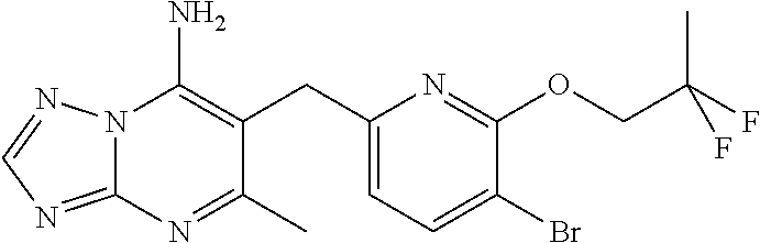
C1(CC2=C(N)N3C(=NC=N3)N=C2C)=CC=C(Br)C(OCC(C)(F)F)=N1
